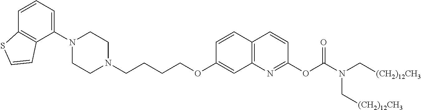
C1=CC2=C(C(N3CCN(CCCCOC4=CC5=C(C=C4)C=CC(OC(N(C[(CH2)12CH3])C[(CH2)12CH3])=O)=N5)CC3)=C1)C=CS2
